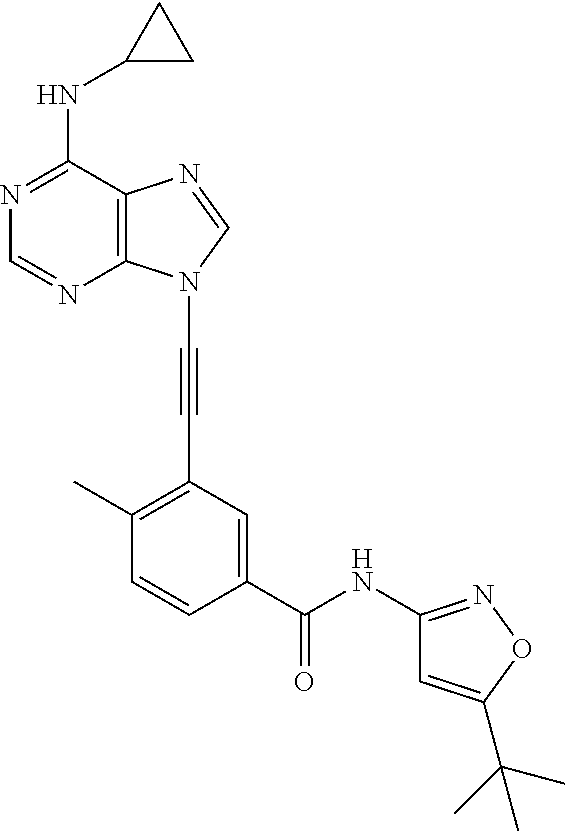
N1=C(NC2CC2)C2=C(N=C1)N(C#CC1=C(C)C=CC(C(NC3=NOC(C(C)(C)C)=C3)=O)=C1)C=N2
